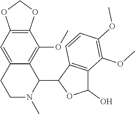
C12=CC3=C(C(OC)=C1C(C1OC(O)C4=C1C=CC(OC)=C4OC)N(C)CC2)OCO3
